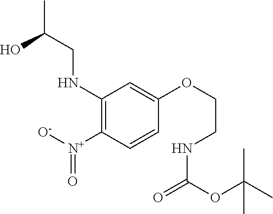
CC(CNC1=C([N+]([O-])=O)C=CC(OCCNC(=O)OC(C)(C)C)=C1)O
